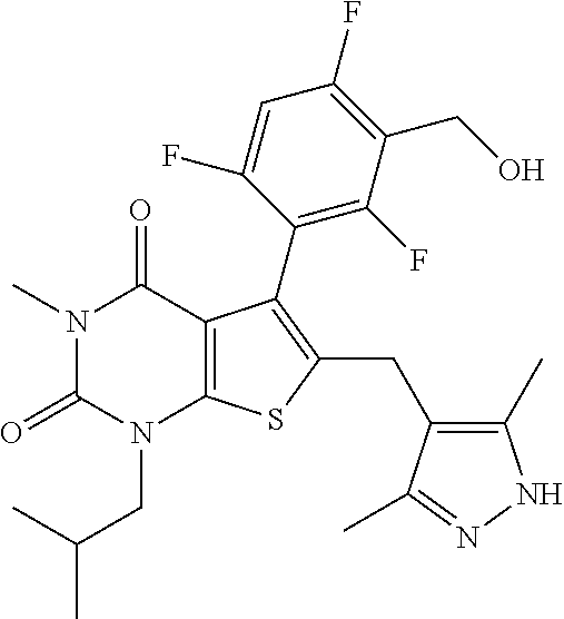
N1(C)C(=O)N(CC(C)C)C2=C(C1=O)C(C1=C(F)C(CO)=C(F)C=C1F)=C(CC1=C(C)NN=C1C)S2
